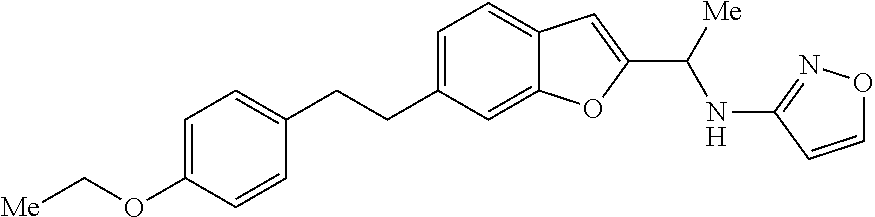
C1=C(OC[Me])C=CC(CCC2=CC=C3C(=C2)OC(C([Me])NC2=NOC=C2)=C3)=C1
